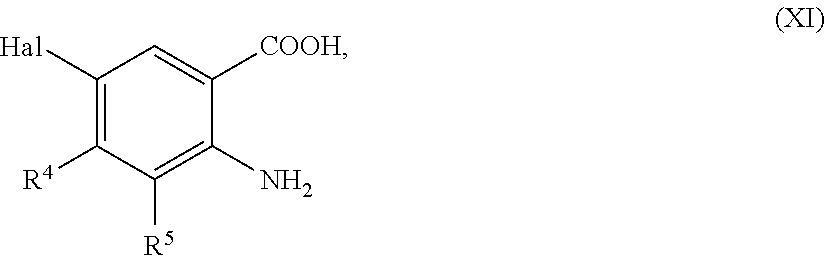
[Hal]C1=C([R4])C([R5])=C(N)C([COOH])=C1
